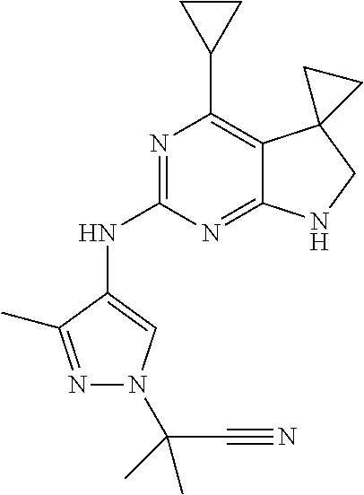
N1=C(NC2=CN(C(C#N)(C)C)N=C2C)N=C2C(=C1C1CC1)C1(CN2)CC1
